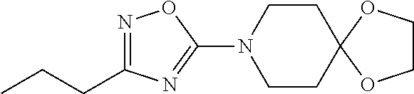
C1CC2(CCN1C1=NC(CCC)=NO1)OCCO2
